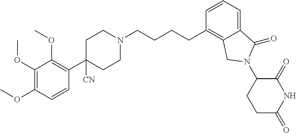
C1(OC)=C(OC)C=CC(C2([CN])CCN(CCCCC3=C4C(=CC=C3)C(=O)N(C3CCC(=O)NC3=O)C4)CC2)=C1OC
